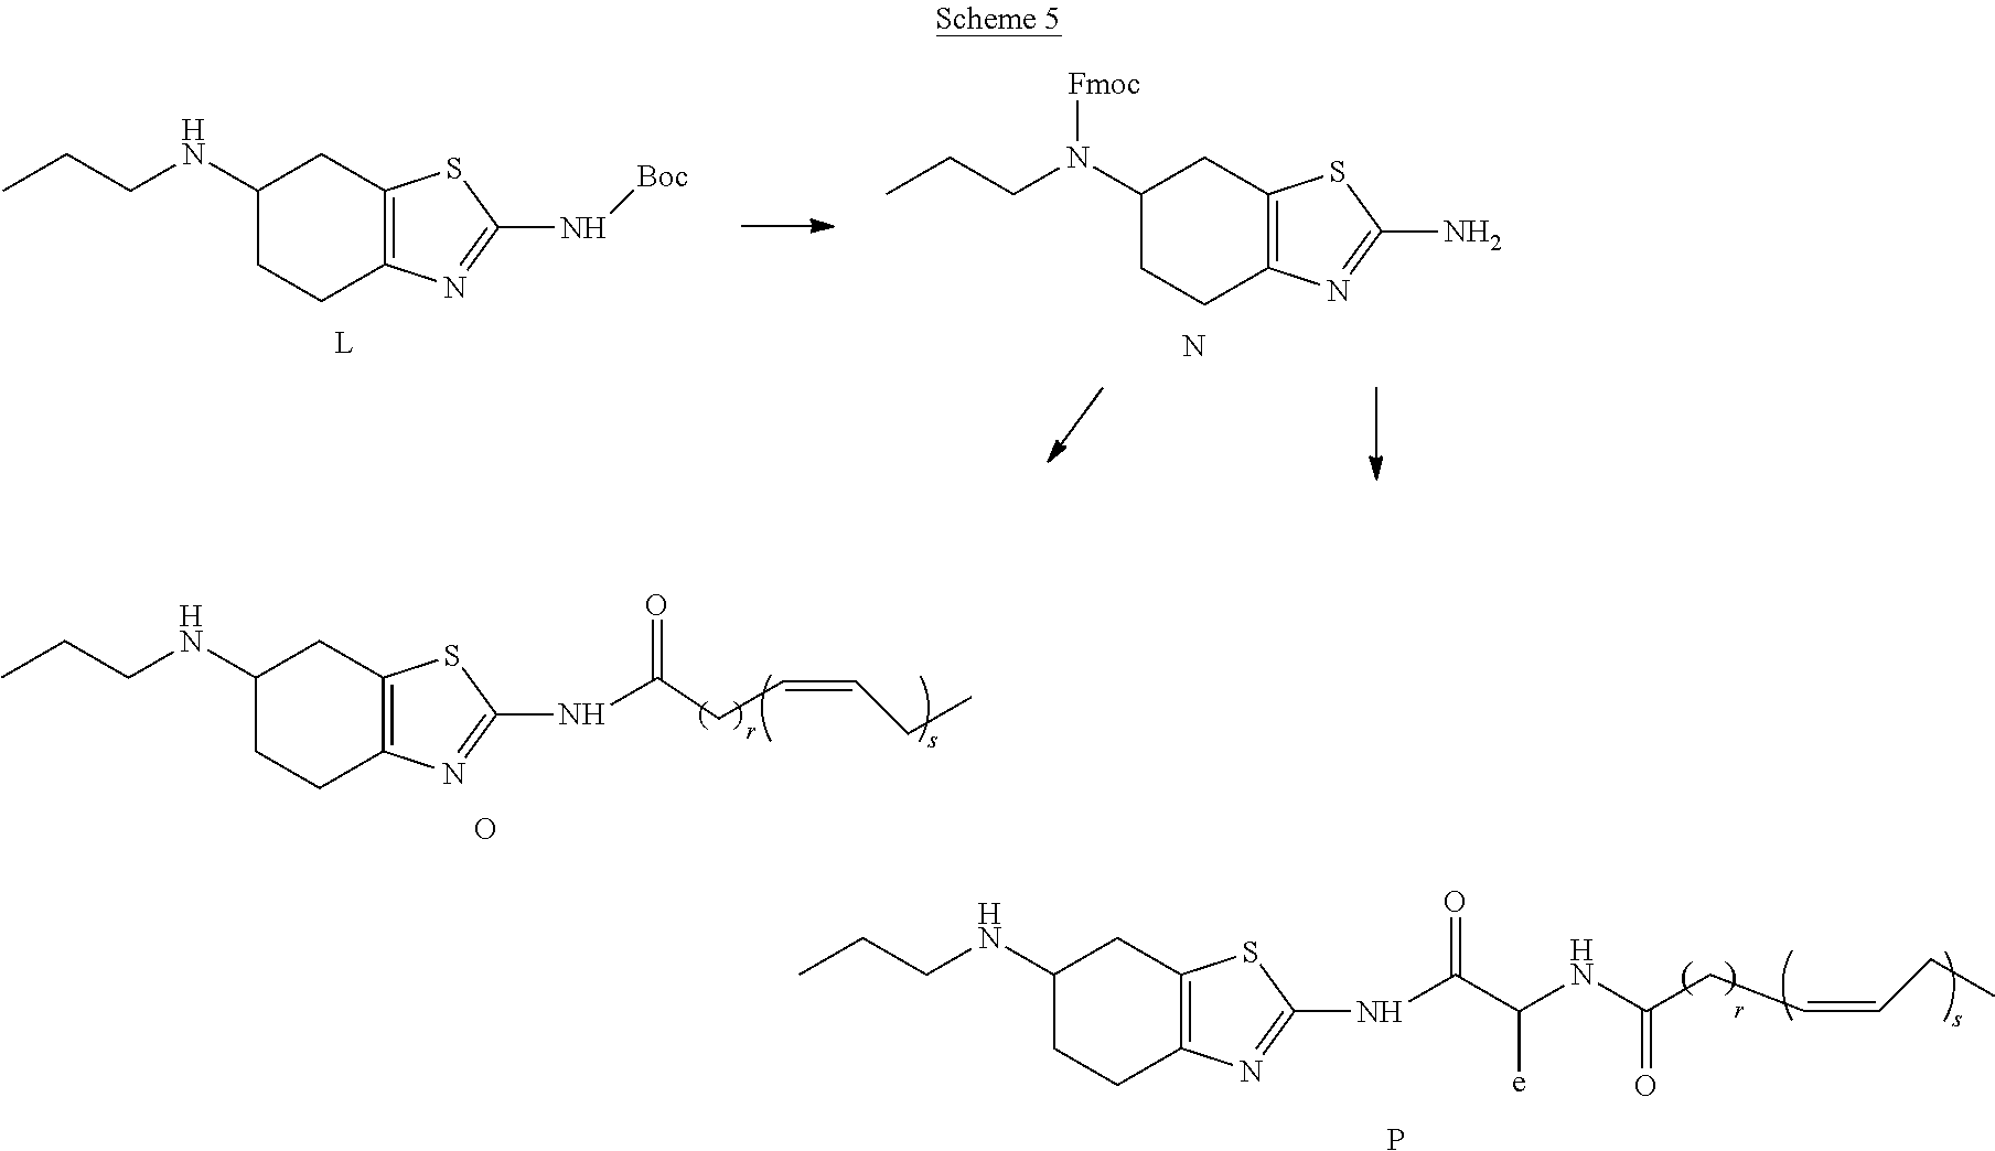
N.C12=C(N=C(N)S1)CCC(N(CCC)[Fmoc])C2.[L].C12=C(N=C(N[Boc])S1)CCC(NCCC)C2.C12=C(N=C(NC(=O)CC=CCC)S1)CCC(NCCC)C2.C12=C(N=C(NC(C(NC(CC=CCC)=O)[e])=O)S1)CCC(NCCC)C2.P.O
